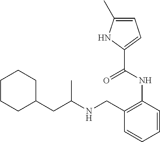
C1C(CC(NCC2=C(NC(C3=CC=C(C)N3)=O)C=CC=C2)C)CCCC1
